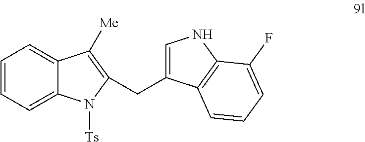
C1=CC=C2C(=C1)C([Me])=C(CC1=CNC3=C1C=CC=C3F)N2[Ts]
